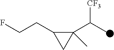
C(CC1C(C(C)[CF3])(C)C1)F
